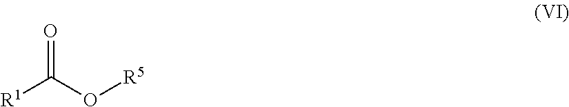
O=C(O[R5])[R1]
